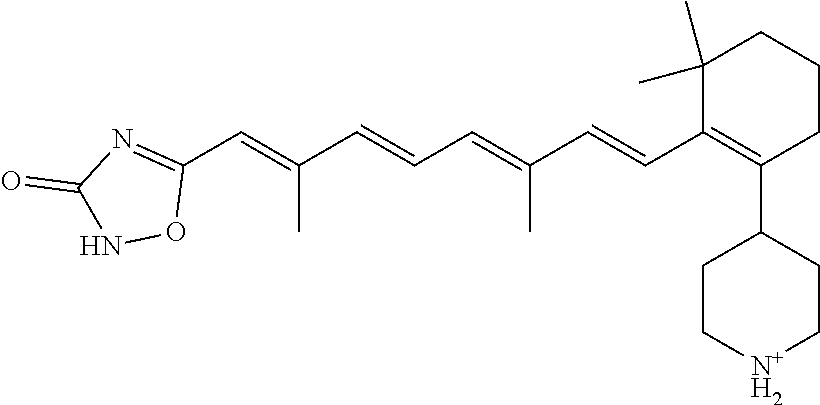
C1C[N+H2]CCC1C1=C(C=CC(=CC=CC(=CC2=NC(=O)NO2)C)C)C(C)(C)CCC1
